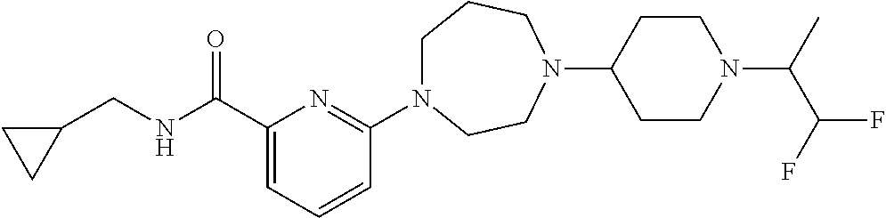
C1N(C2=NC(C(NCC3CC3)=O)=CC=C2)CCN(C2CCN(C(C)C(F)F)CC2)CC1
